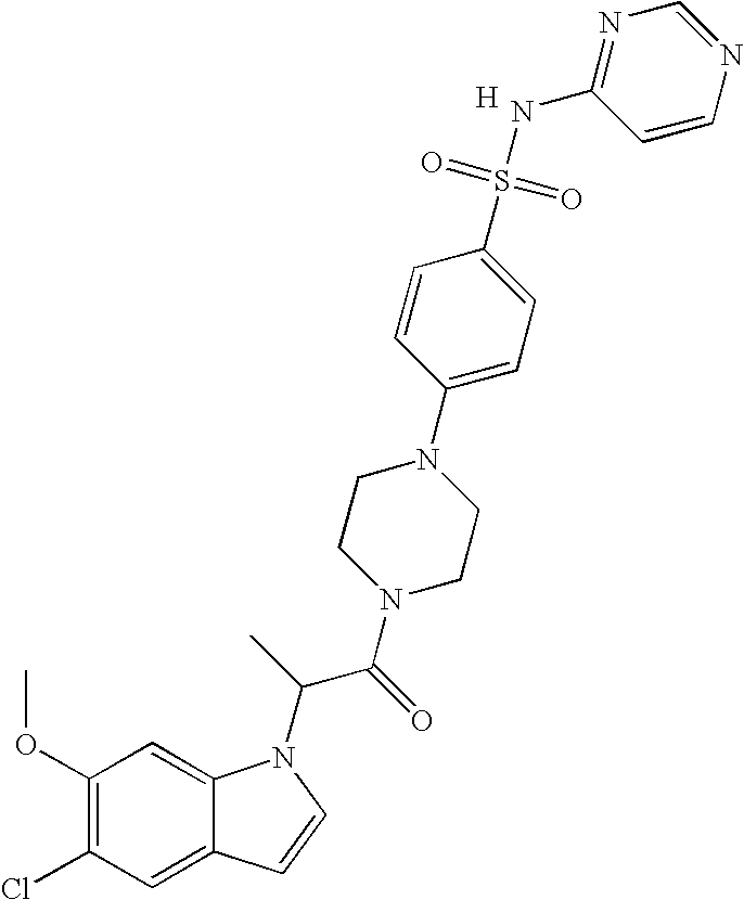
C1(OC)=C(Cl)C=C2C(=C1)N(C(C(N1CCN(C3=CC=C(S(=O)(=O)NC4=NC=NC=C4)C=C3)CC1)=O)C)C=C2.[H]
